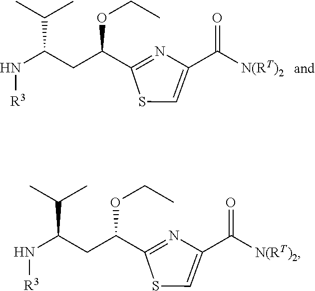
N(C(CC(C1=NC(C([N(RT)2])=O)=CS1)OCC)C(C)C)[R3].N(C(CC(C1=NC(C([N(RT)2])=O)=CS1)OCC)C(C)C)[R3]
